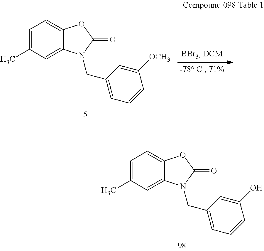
C1=C(C)C=C2C(=C1)OC(=O)N2CC1=CC=CC([OCH3])=C1.C1=C(C)C=C2C(=C1)OC(=O)N2CC1=CC=CC(O)=C1
